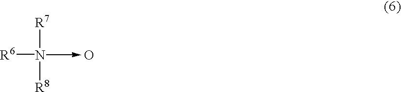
[R6]N([R7])[R8].O
